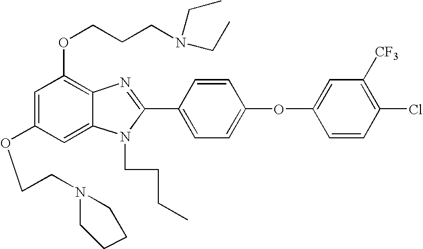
C1=C(OCCN2CCCC2)C=C2C(=C1OCCCN(CC)CC)N=C(C1=CC=C(OC3=CC([CF3])=C(Cl)C=C3)C=C1)N2CCCC
